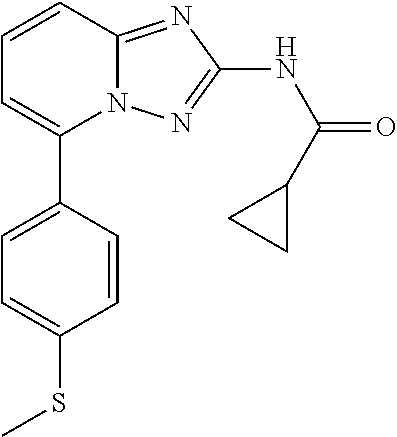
C1(C2=CC=C(SC)C=C2)=CC=CC2=NC(NC(=O)C3CC3)=NN12
